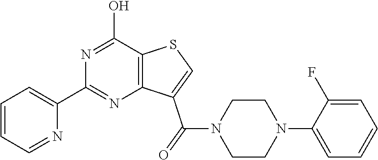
C1(C2=NC3=C(C(O)=N2)SC=C3C(N2CCN(C3=CC=CC=C3F)CC2)=O)=CC=CC=N1
